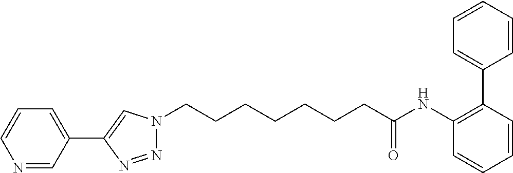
C1=CC=CC(C2=C(NC(CCCCCCCN3N=NC(C4=CC=CN=C4)=C3)=O)C=CC=C2)=C1
